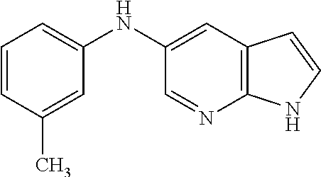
C1(NC2=CC=CC(C)=C2)=CC2=C(N=C1)NC=C2
